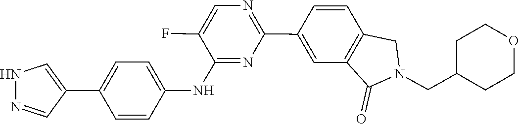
C1=CC2=C(C=C1C1=NC=C(F)C(NC3=CC=C(C4=CNN=C4)C=C3)=N1)C(=O)N(CC1CCOCC1)C2
